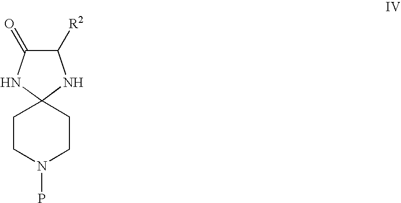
C1([R2])C(=O)NC2(N1)CCN(P)CC2
